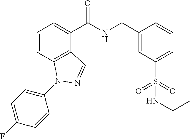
C1=CC2=C(C(C(NCC3=CC(S(=O)(=O)NC(C)C)=CC=C3)=O)=C1)C=NN2C1=CC=C(F)C=C1
